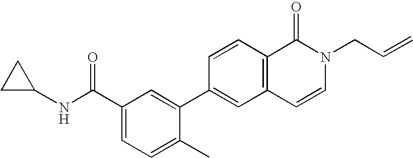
C1=CC2=C(C=C1C1=CC(C(NC3CC3)=O)=CC=C1C)C=CN(CC=C)C2=O
